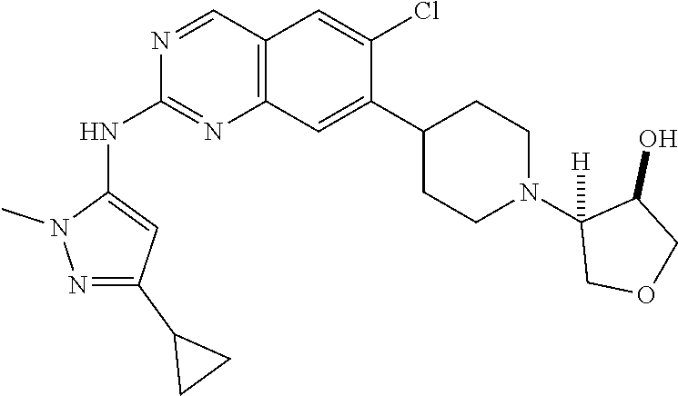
C12=C(C=C(C3CCN(C4([H])COCC4O)CC3)C(Cl)=C1)N=C(NC1=CC(C3CC3)=NN1C)N=C2
